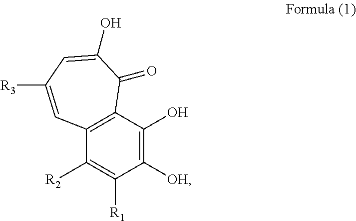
C1([OH])=C(O)C2=C(C([R2])=C1[R1])C=C([R3])C=C(O)C2=O
